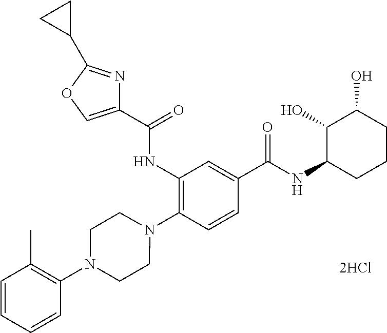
C1(NC(=O)C2=COC(C3CC3)=N2)=C(N2CCN(C3=C(C)C=CC=C3)CC2)C=CC(C(NC2C(O)C(O)CCC2)=O)=C1.[2HCl]
